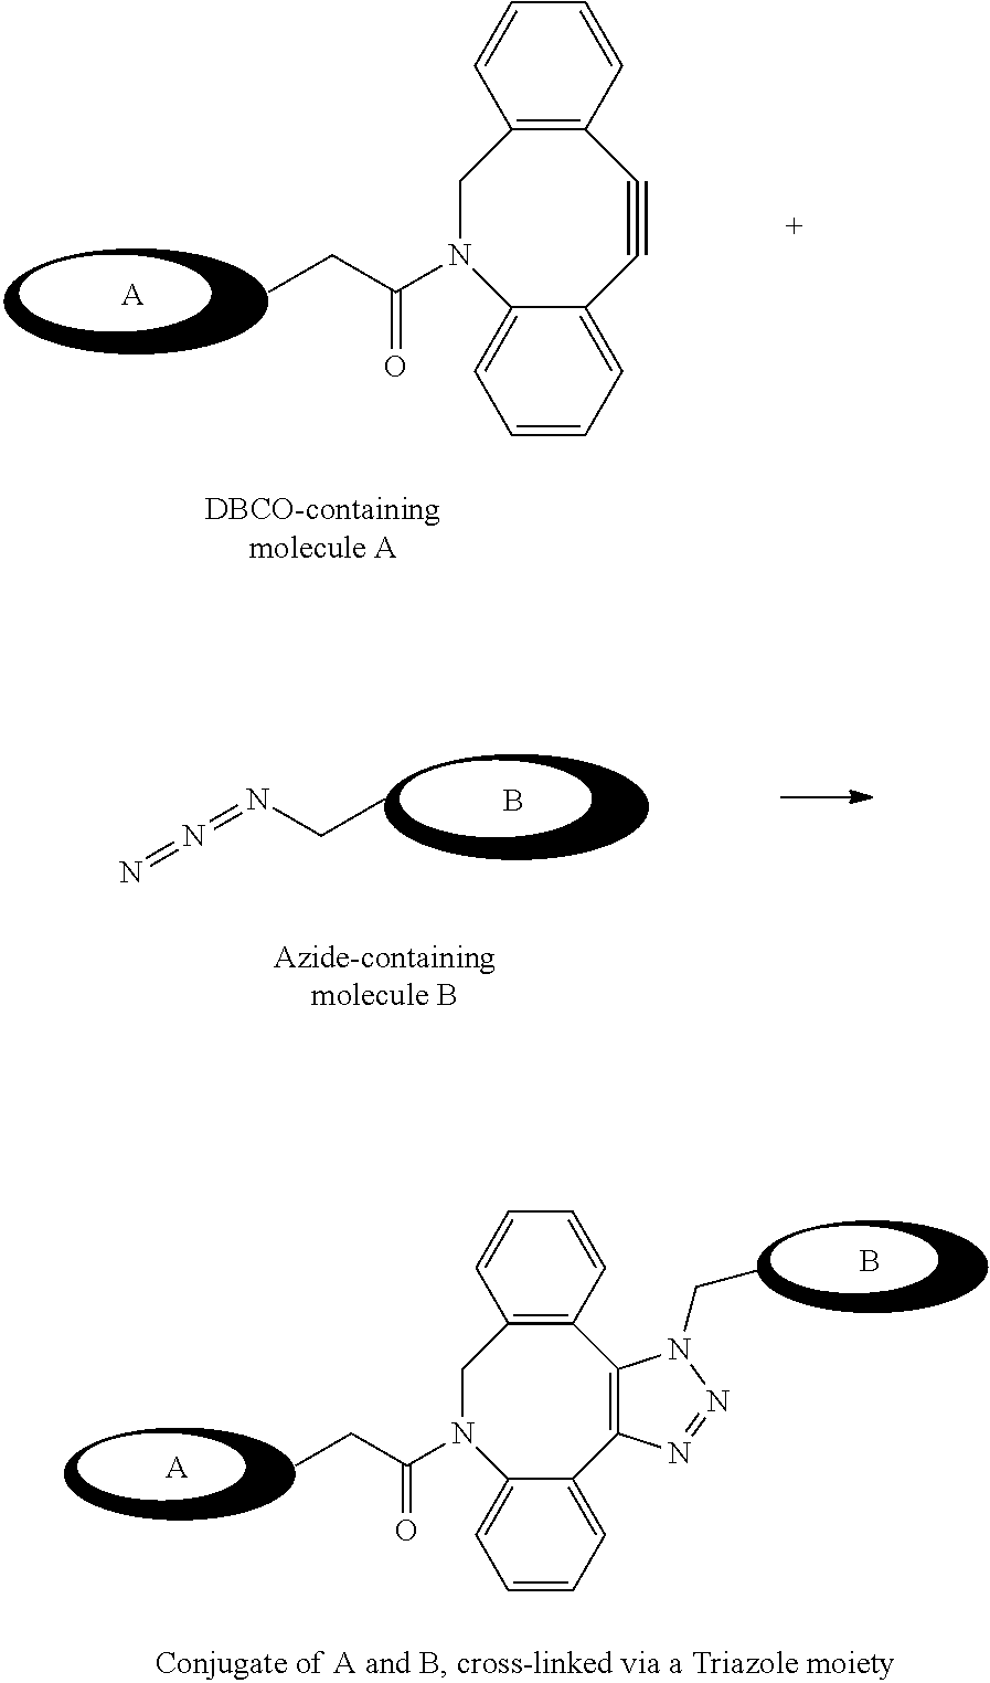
B.CCN=N=N.[A].B.C12=CC=CC=C1C1=C(C3=C(CN2C(CC)=O)C=CC=C3)N(CC)N=N1.[A].C12=CC=CC=C1C#CC1=C(CN2C(CC)=O)C=CC=C1
